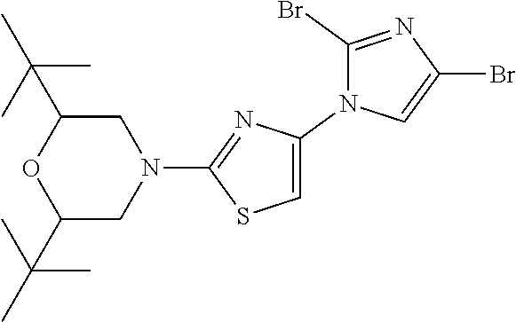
C1(Br)=NC(Br)=CN1C1=CSC(N2CC(C(C)(C)C)OC(C(C)(C)C)C2)=N1
